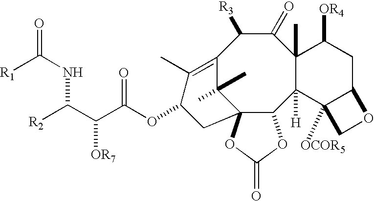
C12=C(C)C(OC(C(C([R2])NC(=O)[R1])[OR7])=O)CC3(C1(C)C)C(C1([H])C(C)(C(=O)C2[R3])C([OR4])CC2C1([OCOR5])CO2)OC(=O)O3
